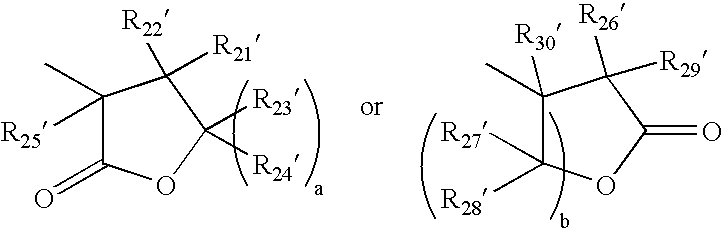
C1([R25])(C)C(=O)OC([R23])([R24])C1([R22])[R21].C1(C)([R30])C([R28])([R27])OC(=O)C1([R26])[R29]
